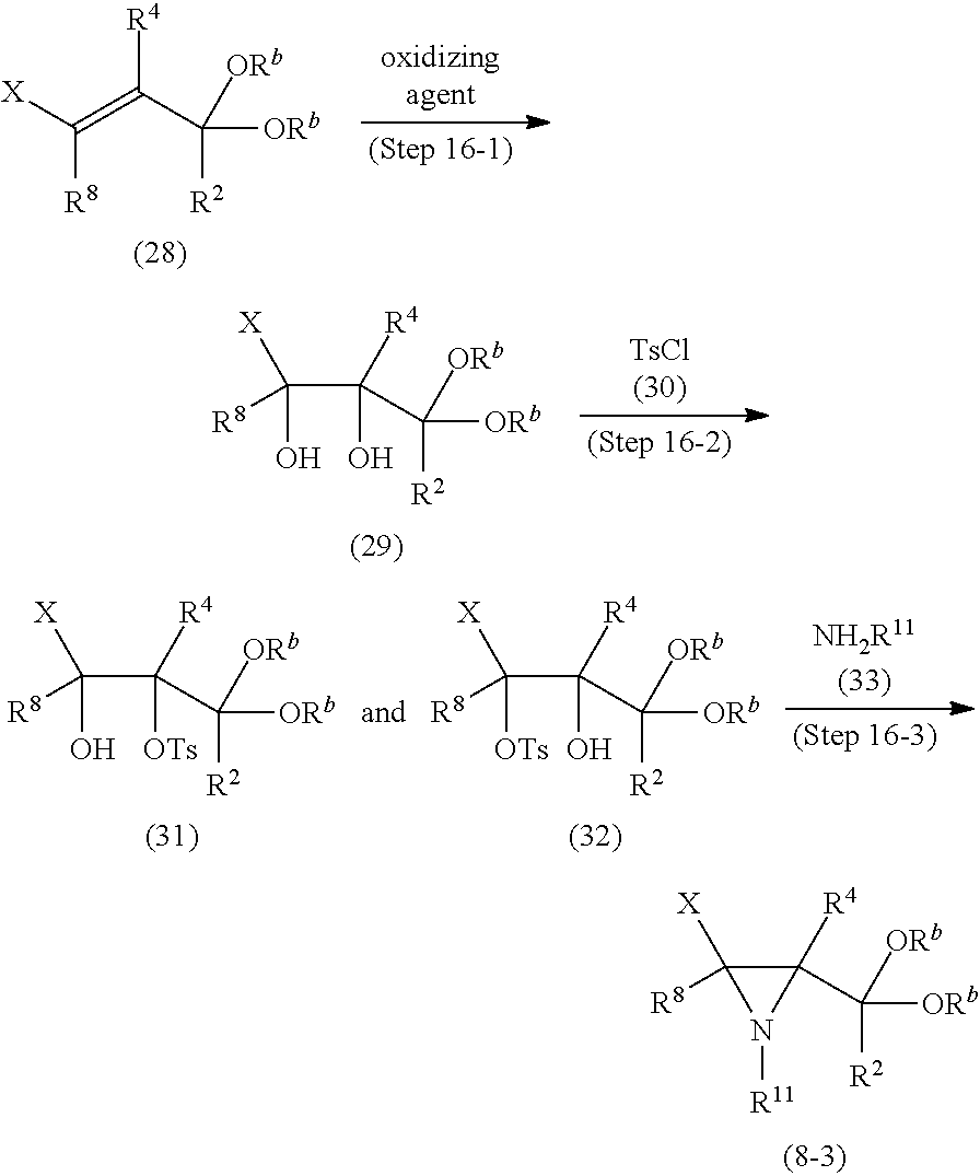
C([ORb])(C1([R4])C([X])([R8])N1[R11])([R2])[ORb].C(=C(C([ORb])([R2])[ORb])[R4])([X])[R8].C(C([ORb])([R2])[ORb])(C([R8])([X])O)([R4])O.C(C([ORb])([R2])[ORb])(C([R8])([X])O)([R4])[OTs].C(C([ORb])([R2])[ORb])(C([R8])([X])[OTs])([R4])O
